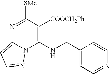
N1=C([SMe])C([COOCH2Ph])=C(NCC2=CC=NC=C2)N2C1=CC=N2
